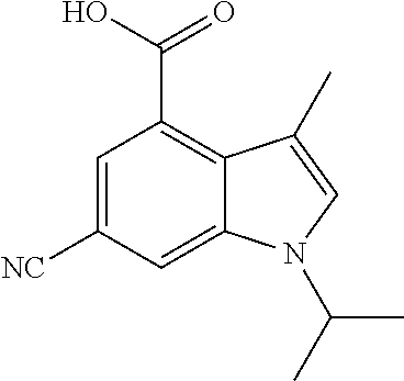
C1=C([NC])C=C2C(=C1C(O)=O)C(C)=CN2C(C)C
